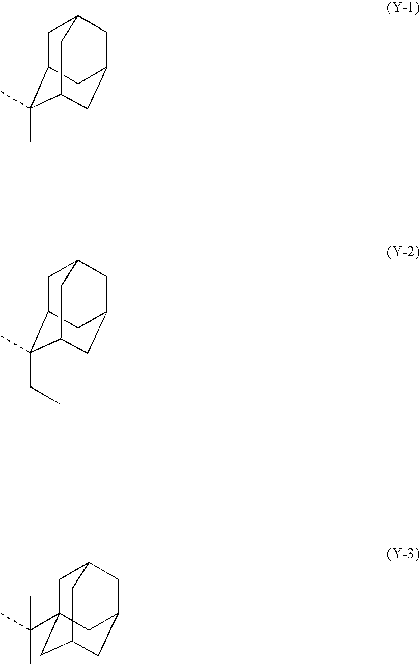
C1C2C(C)(C)C3CC(CC1C3)C2.C1C2C(CC)(C)C3CC(CC1C3)C2.C1C2(C(C)(C)C)CC3CC(CC1C3)C2
